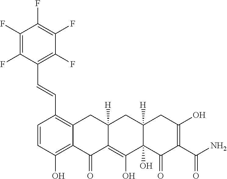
C1=CC(O)=C2C(=C1C=CC1=C(F)C(F)=C(F)C(F)=C1F)CC1([H])C(=C(O)C3(O)C([H])(C1)CC(O)=C(C(N)=O)C3=O)C2=O
